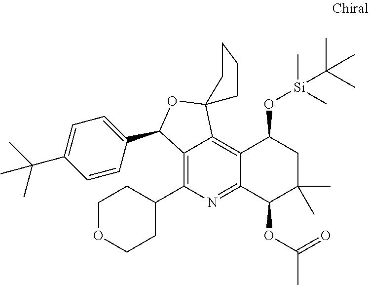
C12=C(C3CCOCC3)N=C3C(=C1C1(OC2C2=CC=C(C(C)(C)C)C=C2)CCCC1)C(O[Si](C(C)(C)C)(C)C)CC(C)(C)C3OC(=O)C
